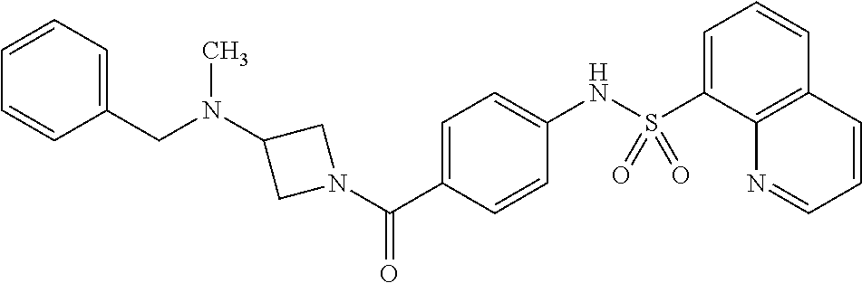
C(C1=CC=CC=C1)N(C1CN(C(C2=CC=C(NS(C3=CC=CC4=C3N=CC=C4)(=O)=O)C=C2)=O)C1)C
